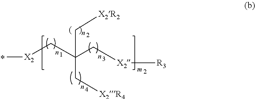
C[X2]CC(C[X2][R3])(C[X2R4])C[X2R2]
